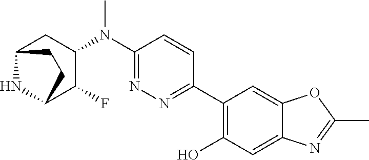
C1(N(C2=NN=C(C3=C(O)C=C4C(=C3)OC(C)=N4)C=C2)C)CC2NC(C1F)CC2
